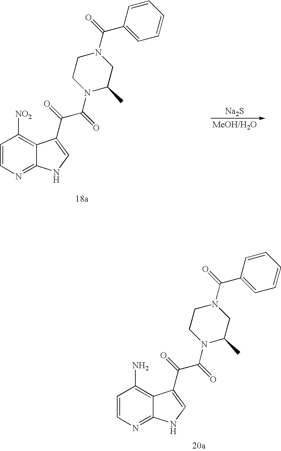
C1=CN=C2C(=C1[NO2])C(C(=O)C(=O)N1C(C)CN(C(=O)C3=CC=CC=C3)CC1)=CN2.[Na2S].C1=CN=C2C(=C1N)C(C(=O)C(=O)N1C(C)CN(C(=O)C3=CC=CC=C3)CC1)=CN2
